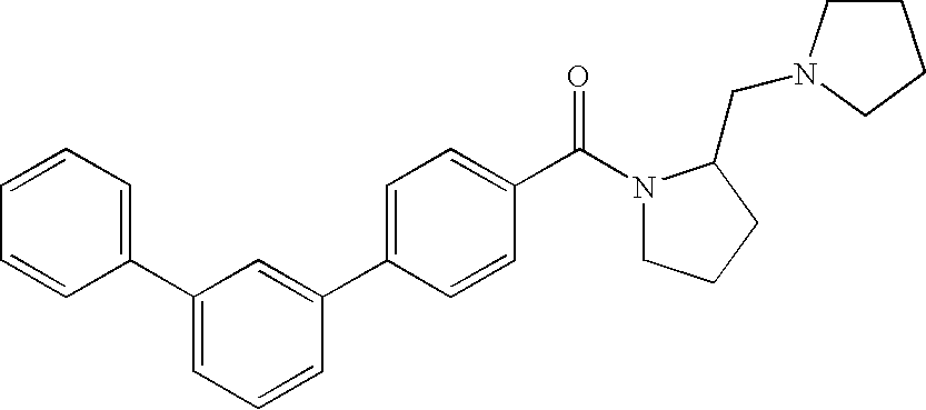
C1(C2=CC=CC=C2)=CC=CC(C2=CC=C(C(N3CCCC3CN3CCCC3)=O)C=C2)=C1
